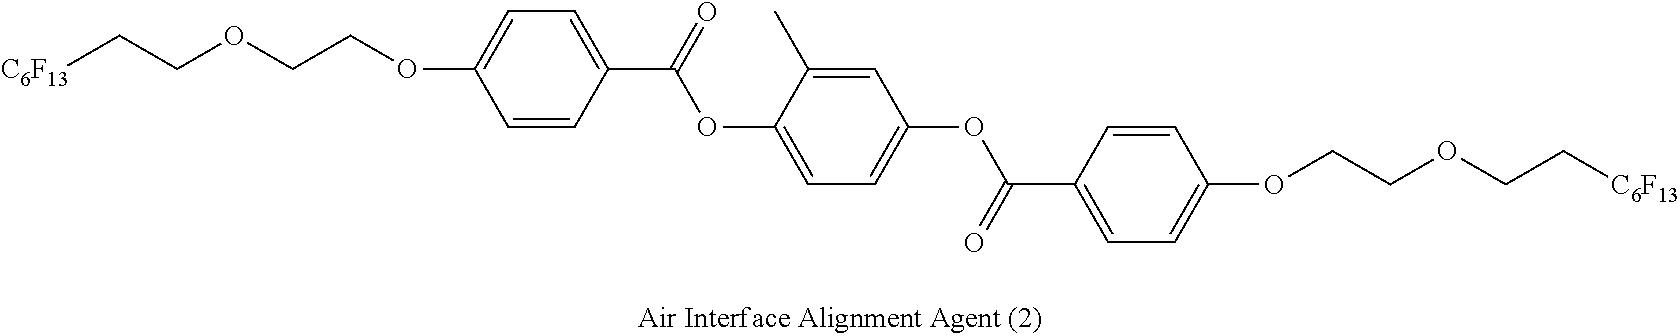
[C6F13]CCOCCOC1=CC=C(C(=O)OC2=CC=C(OC(C3=CC=C(OCCOCC[C6F13])C=C3)=O)C=C2C)C=C1
